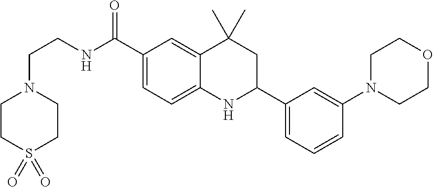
C1(C(NCCN2CCS(=O)(=O)CC2)=O)=CC=C2C(=C1)C(C)(C)CC(C1=CC=CC(N3CCOCC3)=C1)N2
